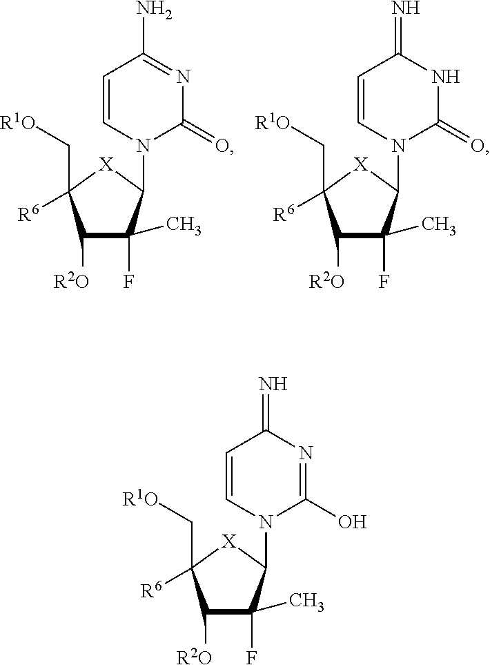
C1([R2O])C(F)(C)C(N2C(=O)N=C(N)C=C2)[X]C1(C[R1O])[R6].C1([R2O])C(F)(C)C(N2C(=O)NC(=N)C=C2)[X]C1(C[R1O])[R6].C1([R2O])C(F)(C)C(N2C(O)=NC(=N)C=C2)[X]C1(C[R1O])[R6]
